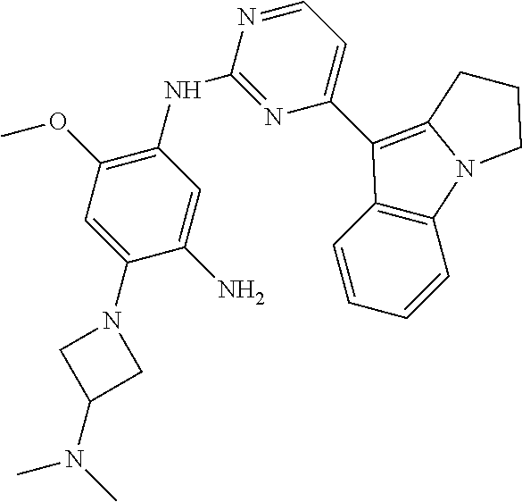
C1(NC2=NC(C3=C4N(C5=C3C=CC=C5)CCC4)=CC=N2)=C(OC)C=C(N2CC(N(C)C)C2)C(N)=C1
